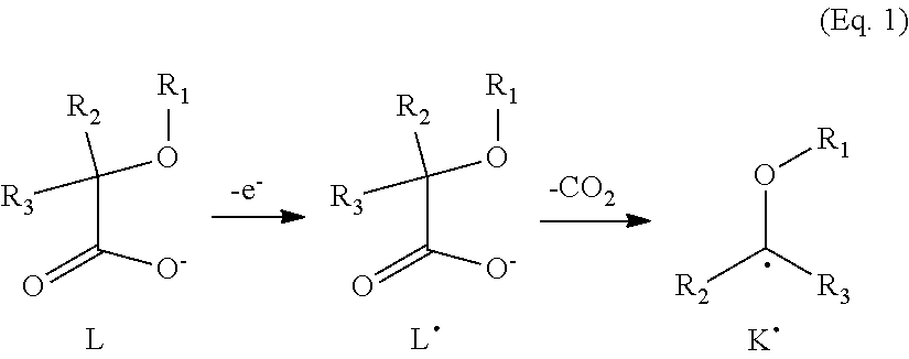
C(C(=O)[O-])([R3])([R2])O[R1].C(C(=O)[O-])([R3])([R2])O[R1].O(C([R2])[R3])[R1].[K]
